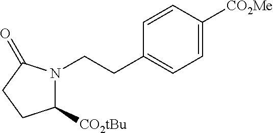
C1([CO2tBu])N(CCC2=CC=C([CO2Me])C=C2)C(=O)CC1
